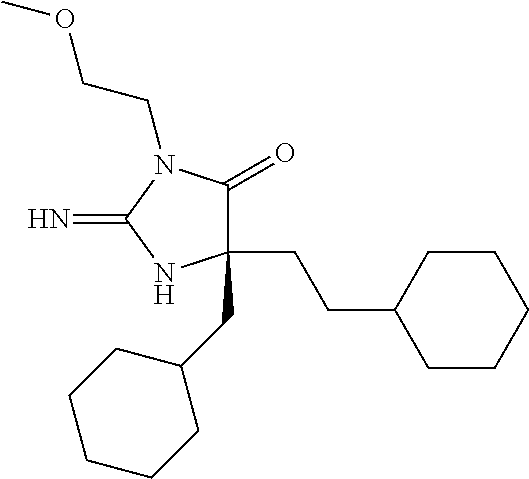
C1(CCC2CCCCC2)(CC2CCCCC2)C(=O)N(CCOC)C(=N)N1
